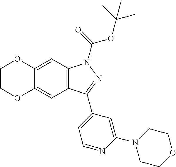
C12=CC3=C(C=C1OCCO2)C(C1=CC=NC(N2CCOCC2)=C1)=NN3C(=O)OC(C)(C)C
